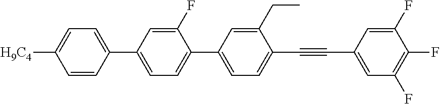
C1=C([H9C4])C=CC(C2=CC=C(C3=CC=C(C#CC4=CC(F)=C(F)C(F)=C4)C(CC)=C3)C(F)=C2)=C1
